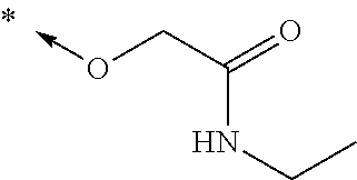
O=C(CO->C)NCC
